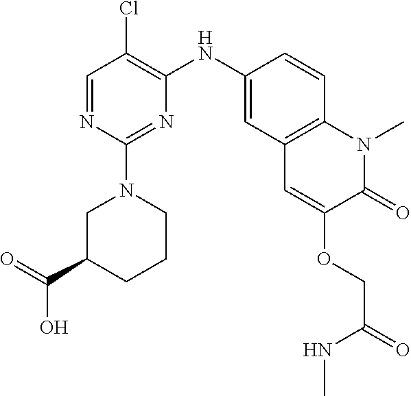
C1=NC(N2CC(C(=O)O)CCC2)=NC(NC2=CC3=C(C=C2)N(C)C(=O)C(OCC(=O)NC)=C3)=C1Cl
